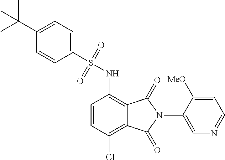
C1=CC(Cl)=C2C(=C1NS(=O)(=O)C1=CC=C(C(C)(C)C)C=C1)C(=O)N(C1=CN=CC=C1[MeO])C2=O
